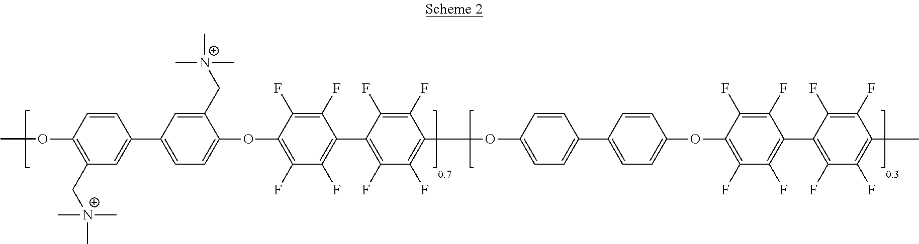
COC1=C(C[N+](C)(C)C)C=C(C2=CC=C(OC3=C(F)C(F)=C(C4=C(F)C(F)=C(OC5=CC=C(C6=CC=C(OC7=C(F)C(F)=C(C8=C(F)C(F)=C(C)C(F)=C8F)C(F)=C7F)C=C6)C=C5)C(F)=C4F)C(F)=C3F)C(C[N+](C)(C)C)=C2)C=C1
